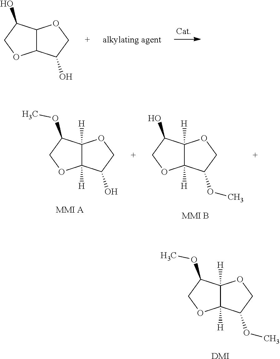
C12C(C(O)CO1)OCC2O.C12([H])C([H])(C(OC)CO1)OCC2OC.[DMI].C12([H])C([H])(C(OC)CO1)OCC2O.[MMI A].C12([H])C([H])(C(O)CO1)OCC2OC.[MMI B]
